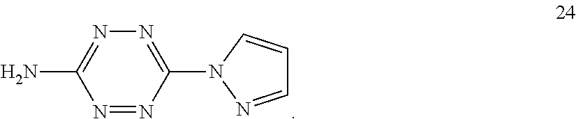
N1=NC(N2N=CC=C2)=NN=C1N
